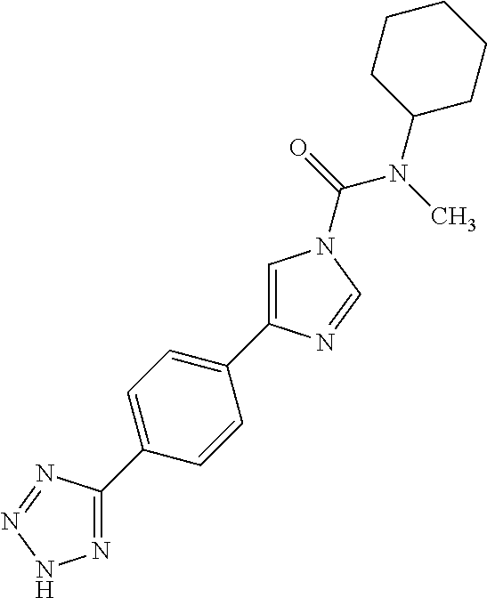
C1=C(C2=CC=C(C3=NNN=N3)C=C2)N=CN1C(=O)N(C)C1CCCCC1
